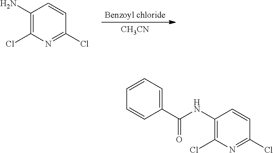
[CH3CN].C1(N)=C(Cl)N=C(Cl)C=C1.C1(NC(C2=CC=CC=C2)=O)=C(Cl)N=C(Cl)C=C1
